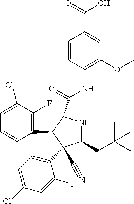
C1(CC(C)(C)C)NC(C(=O)NC2=C(OC)C=C(C(=O)O)C=C2)C(C2=C(F)C(Cl)=CC=C2)C1(C#N)C1=CC=C(Cl)C=C1F
